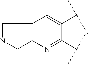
C1NCC2=C1C=C(C(C)C)C(C(C)C)=N2
